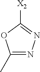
C1([X2])=NN=C(C)O1
